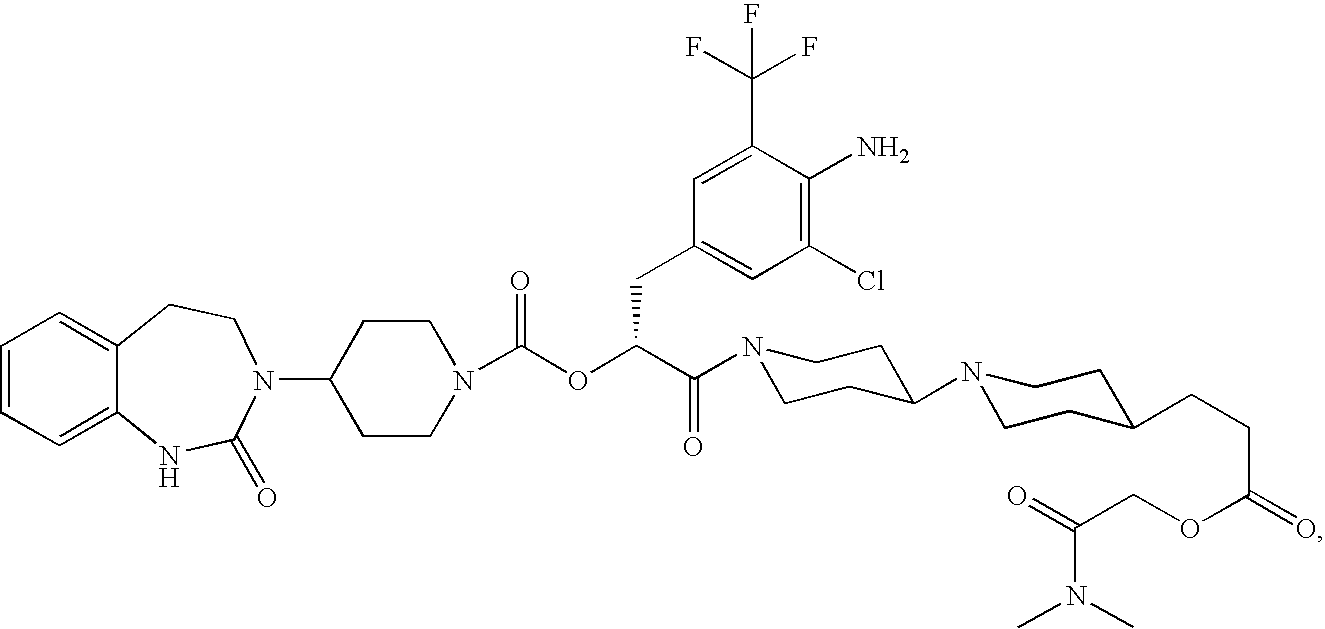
C1=CC=C2C(=C1)CCN(C1CCN(C(OC(C(=O)N3CCC(N4CCC(CCC(OCC(=O)N(C)C)=O)CC4)CC3)CC3=CC(Cl)=C(N)C(C(F)(F)F)=C3)=O)CC1)C(=O)N2
